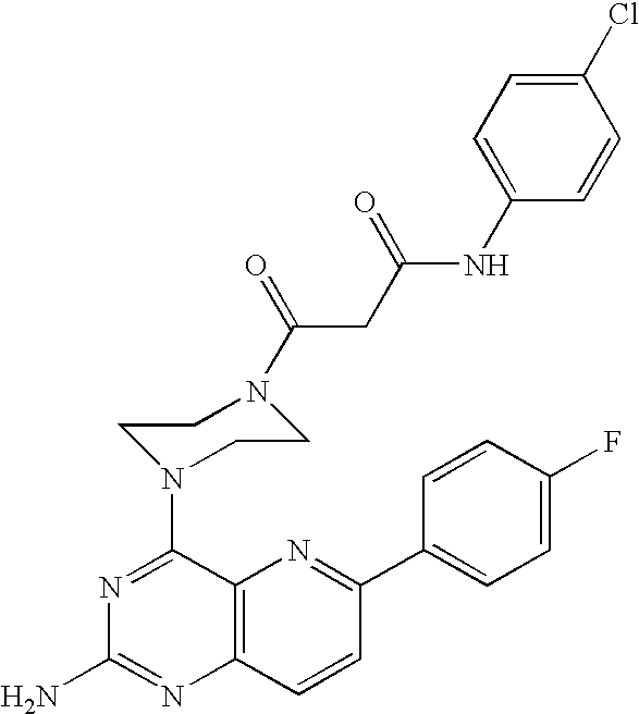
C1N(C2=NC(N)=NC3=C2N=C(C2=CC=C(F)C=C2)C=C3)CCN(C(CC(NC2=CC=C(Cl)C=C2)=O)=O)C1
